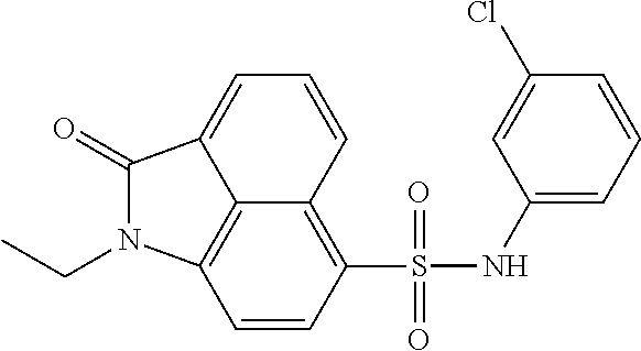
C12=C3C=CC(S(NC4=CC=CC(Cl)=C4)(=O)=O)=C1C=CC=C2C(=O)N3CC
